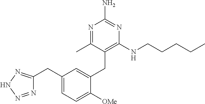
C1(CC2=NNN=N2)=CC=C([OMe])C(CC2=C(NCCCCC)N=C(N)N=C2C)=C1
